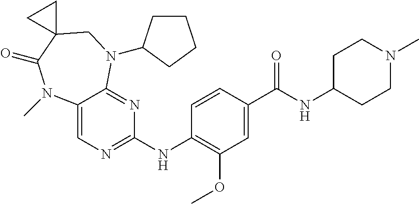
C1=CC(C(NC2CCN(C)CC2)=O)=CC(OC)=C1NC1=NC=C2C(=N1)N(C1CCCC1)CC1(C(=O)N2C)CC1
